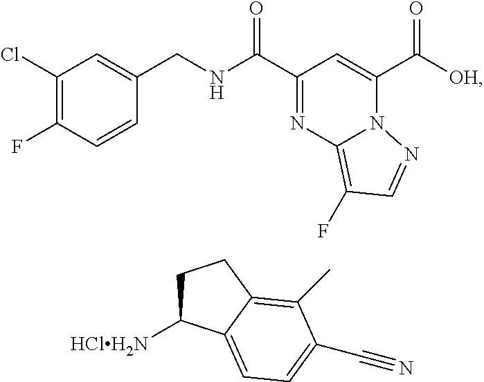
C1(Cl)=C(F)C=CC(CNC(=O)C2=NC3=C(F)C=NN3C(C(=O)[OH])=C2)=C1.C1C([HClH2N])C2=CC=C(C#N)C(C)=C2C1
